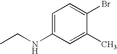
C1=C(NCC)C=C(C)C(Br)=C1
